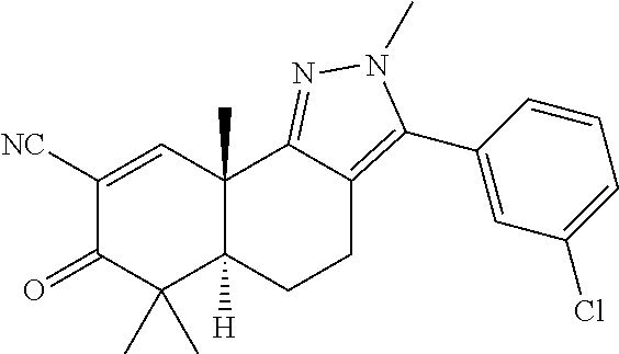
C1([NC])=CC2(C)C([H])(C(C)(C)C1=O)CCC1=C(C3=CC(Cl)=CC=C3)N(C)N=C21
